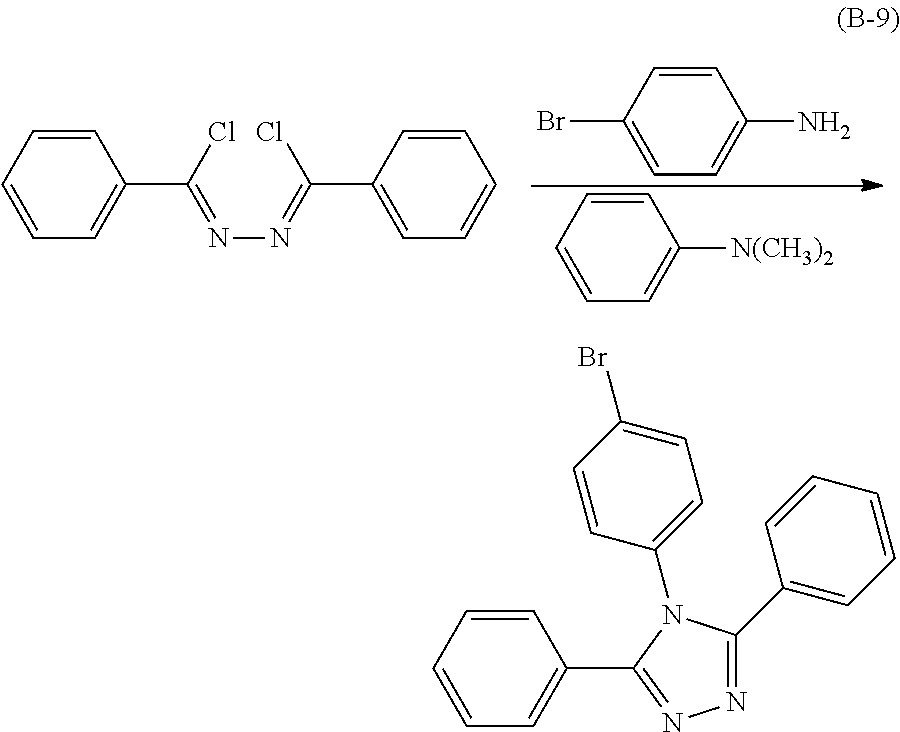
C1(Br)=CC=C(N)C=C1.C1=CC=C([N(CH3)2])C=C1.C1=CC=C(C(Cl)=NN=C(C2=CC=CC=C2)Cl)C=C1.C1=CC=C(C2=NN=C(C3=CC=CC=C3)N2C2=CC=C(Br)C=C2)C=C1
